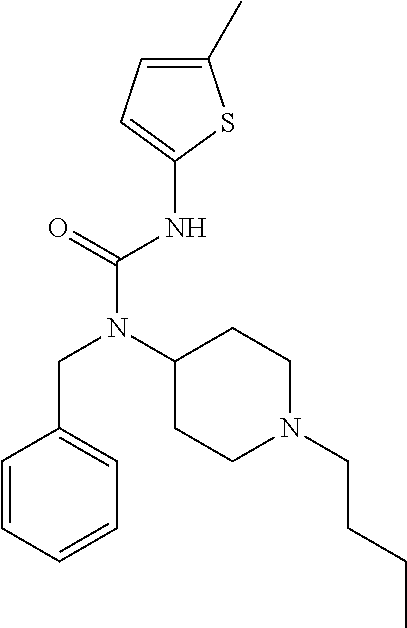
C1(NC(N(C2CCN(CCCC)CC2)CC2=CC=CC=C2)=O)=CC=C(C)S1
